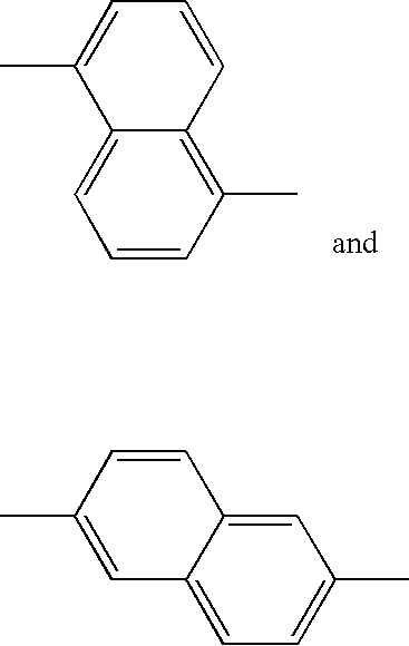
C1=CC(C)=C2C(=C1)C(C)=CC=C2.C12=CC=C(C)C=C1C=CC(C)=C2
